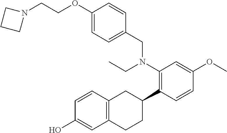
C12=C(C=CC(O)=C1)CC(C1=C(N(CC)CC3=CC=C(OCCN4CCC4)C=C3)C=C(OC)C=C1)CC2
